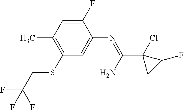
C1(F)=CC(C)=C(SCC(F)(F)F)C=C1N=C(N)C1(Cl)C(F)C1
